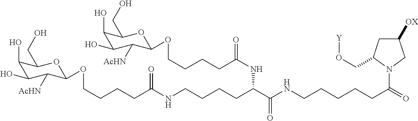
C1(O)C(O)C([AcHN])C(OCCCCC(NCCCCC(C(=O)NCCCCCC(=O)N2C(CO[Y])CC([OX])C2)NC(CCCCOC2C([AcHN])C(O)C(O)C(CO)O2)=O)=O)OC1CO
